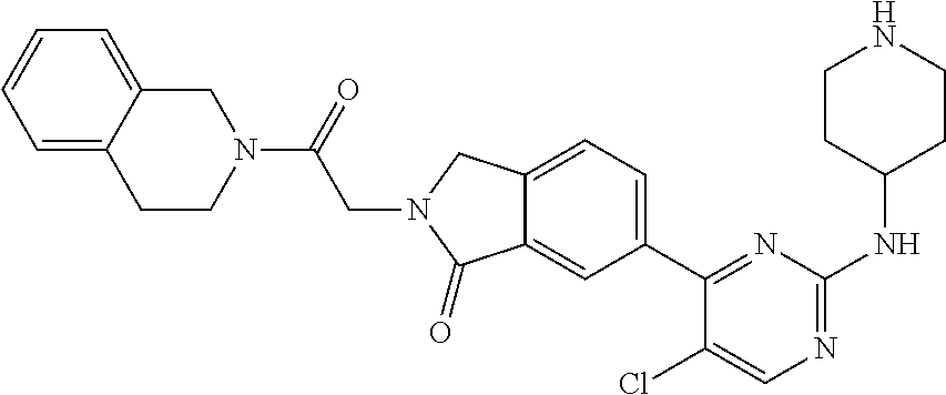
C1CC(NC2=NC=C(Cl)C(C3=CC=C4C(=C3)C(=O)N(CC(N3CC5=CC=CC=C5CC3)=O)C4)=N2)CCN1
